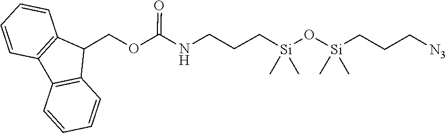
C1=CC2=C(C3=C(C2COC(=O)NCCC[Si](C)(C)O[Si](C)(CCC[N3])C)C=CC=C3)C=C1
